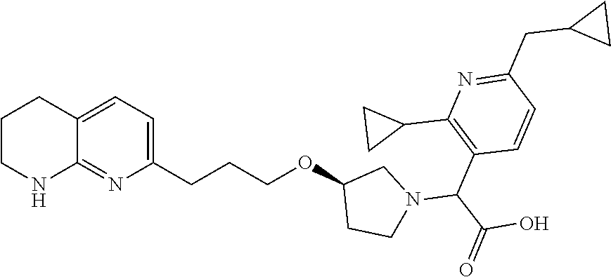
C12=CC=C(CCCOC3CN(C(C(O)=O)C4=C(C5CC5)N=C(CC5CC5)C=C4)CC3)N=C1NCCC2
